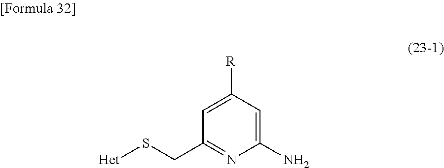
C1=C([R])C=C(N)N=C1CS[Het]
